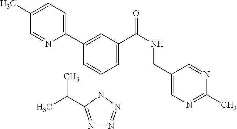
C1(C)=CC=C(C2=CC(C(NCC3=CN=C(C)N=C3)=O)=CC(N3C(C(C)C)=NN=N3)=C2)N=C1
